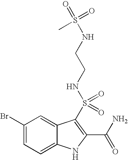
C1(Br)=CC=C2C(=C1)C(S(NCCNS(=O)(=O)C)(=O)=O)=C(C(N)=O)N2
